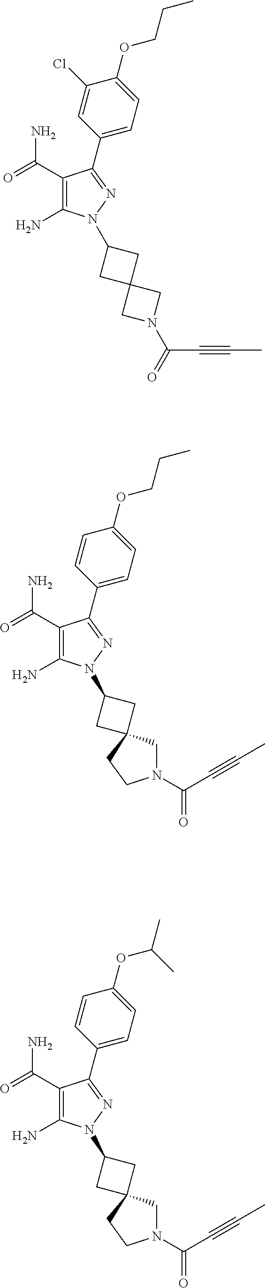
C1=C(Cl)C(OCCC)=CC=C1C1=NN(C2CC3(C2)CN(C(C#CC)=O)C3)C(N)=C1C(=O)N.C1=CC(OCCC)=CC=C1C1=NN(C2CC3(C2)CN(C(=O)C#CC)CC3)C(N)=C1C(=O)N.C1=CC(OC(C)C)=CC=C1C1=NN(C2CC3(C2)CN(C(=O)C#CC)CC3)C(N)=C1C(=O)N
